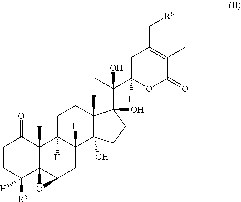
C1=CC([R5])([H])C23C(C)(C1=O)C1([H])C([H])(CC2O3)C2(O)C(C)(CC1)C(C(C1([H])OC(=O)C(C)=C(C[R6])C1)(O)C)(O)CC2
